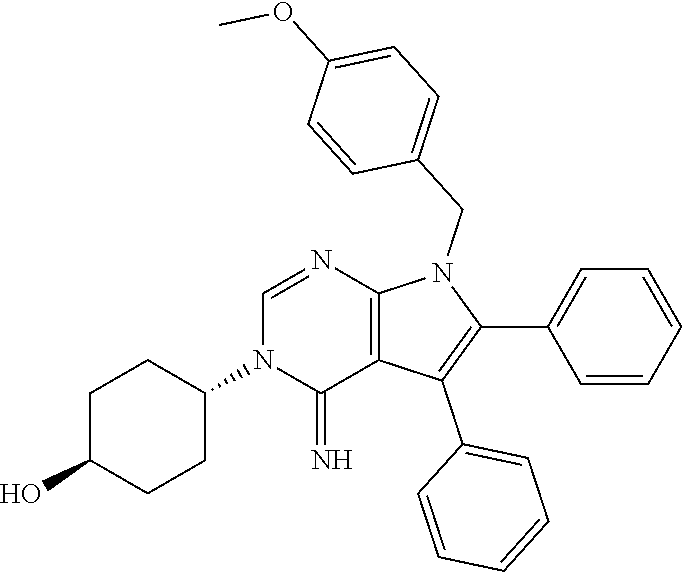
C1(C2=CC=CC=C2)=C(C2=CC=CC=C2)C2=C(N1CC1=CC=C(OC)C=C1)N=CN(C1CCC(O)CC1)C2=N
